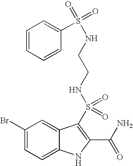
C1(Br)=CC=C2C(=C1)C(S(NCCNS(=O)(=O)C1=CC=CC=C1)(=O)=O)=C(C(N)=O)N2
